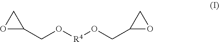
O1C(CO[R4]OCC2OC2)C1
